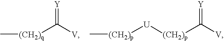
C[(CH2)q]C([V])=[Y].C[(CH2)p][U][(CH2)p]C([V])=[Y]
